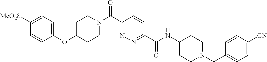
N(C(C1=NN=C(C(=O)N2CCC(OC3=CC=C([SO2Me])C=C3)CC2)C=C1)=O)C1CCN(CC2=CC=C([CN])C=C2)CC1
